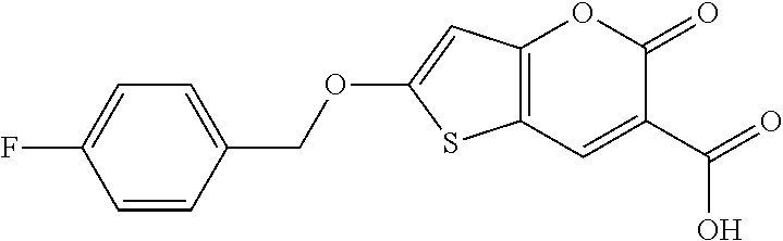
C12=C(C=C(C(O)=O)C(=O)O1)SC(OCC1=CC=C(F)C=C1)=C2
